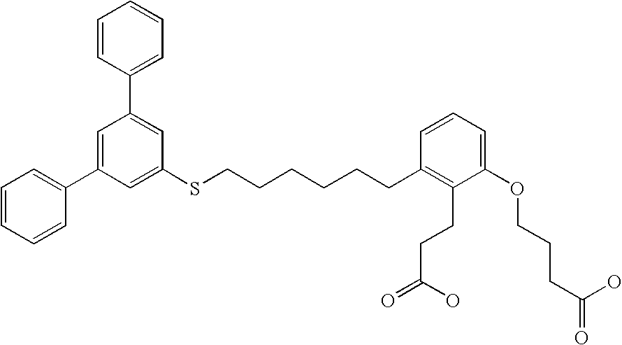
S(CCCCCCC1=C(CCC(O)=O)C(OCCCC(O)=O)=CC=C1)C1=CC(C2=CC=CC=C2)=CC(C2=CC=CC=C2)=C1
